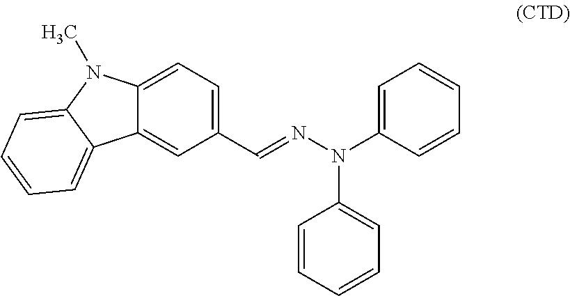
C12=CC=C(C=NN(C3=CC=CC=C3)C3=CC=CC=C3)C=C1C1=CC=CC=C1N2C
